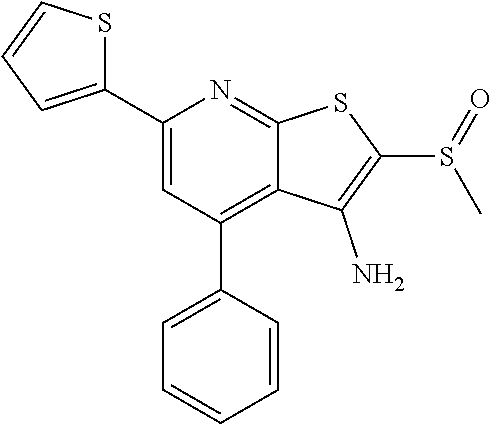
C1(C2=CC(C3=CC=CC=C3)=C3C(=N2)SC(S(=O)C)=C3N)=CC=CS1
